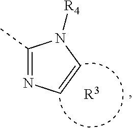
C1=CN([R4])C(C)=N1.[R3]
